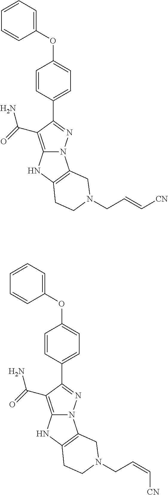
N12C(=C(C(=O)N)C(C3=CC=C(OC4=CC=CC=C4)C=C3)=N1)NC1=C2CN(CC=C[CN])CC1.N12C(=C(C(=O)N)C(C3=CC=C(OC4=CC=CC=C4)C=C3)=N1)NC1=C2CN(CC=C[CN])CC1
